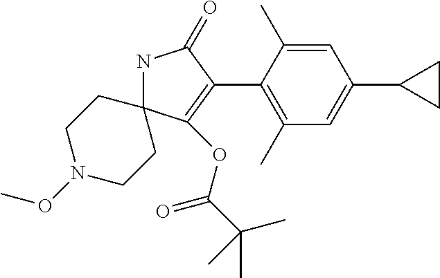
N1C2(C(OC(C(C)(C)C)=O)=C(C3=C(C)C=C(C4CC4)C=C3C)C1=O)CCN(OC)CC2
